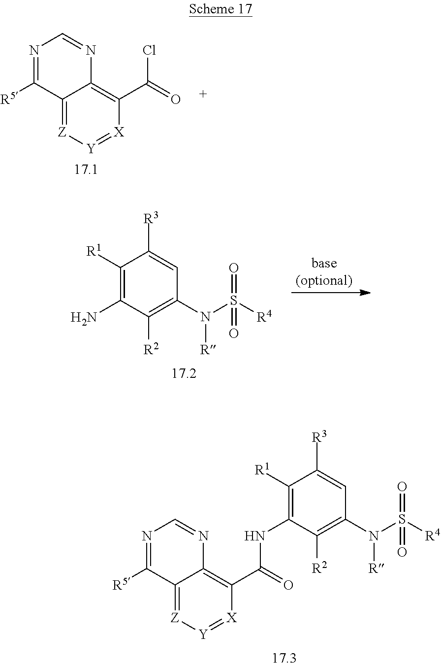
C12=[Z][Y]=[X]C(C(=O)Cl)=C1N=CN=C2[R5].C1([R1])=C(N)C([R2])=C(N(S([R4])(=O)=O)[R])C=C1[R3].C12=[Z][Y]=[X]C(C(=O)NC3=C([R1])C([R3])=CC(N(S([R4])(=O)=O)[R])=C3[R2])=C1N=CN=C2[R5]
